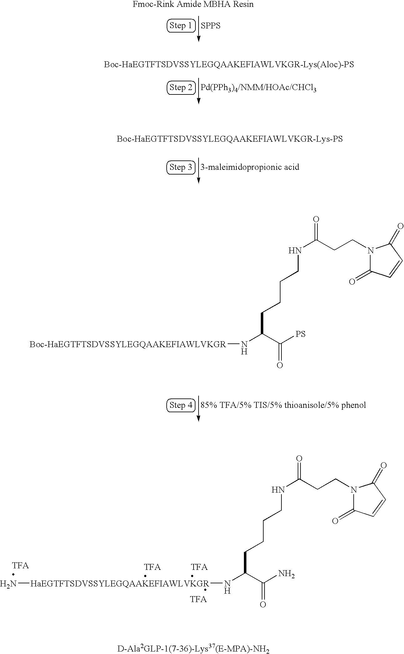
[SPPS].[Pd(PPh3)4/NMM/HOAc/CHCl3].[3-maleimidopropionic acid].[85% TFA/5% TIS/5% thioanisole/5% phenol].N(C(C([PS])=O)CCCCNC(CCN1C(=O)C=CC1=O)=O)[Boc-HaEGTFTSDVSSYLEGQAAKEFIAWLVKGR].N(C(C(N)=O)CCCCNC(CCN1C(=O)C=CC1=O)=O)[HaEGTFTSDVSSYLEGQAAKEFIAWLVKGR]N.[D-Ala2GLP-1(7-36)-Lys37(E-MPA)-NH2]
